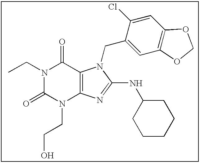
N1(CC)C(=O)N(CCO)C2=C(C1=O)N(CC1=CC3=C(C=C1Cl)OCO3)C(NC1CCCCC1)=N2
